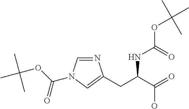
N1=CN(C(OC(C)(C)C)=O)C=C1CC(C(=O)O)NC(OC(C)(C)C)=O
